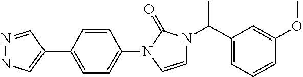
N1=CC(C2=CC=C(N3C=CN(C(C4=CC=CC(OC)=C4)C)C3=O)C=C2)=CN1
